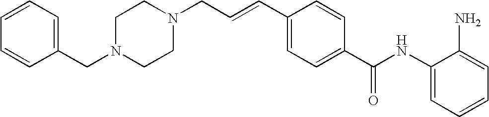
C1(NC(C2=CC=C(C=CCN3CCN(CC4=CC=CC=C4)CC3)C=C2)=O)=CC=CC=C1N
